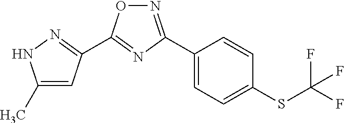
C1(C)=CC(C2=NC(C3=CC=C(SC(F)(F)F)C=C3)=NO2)=NN1
